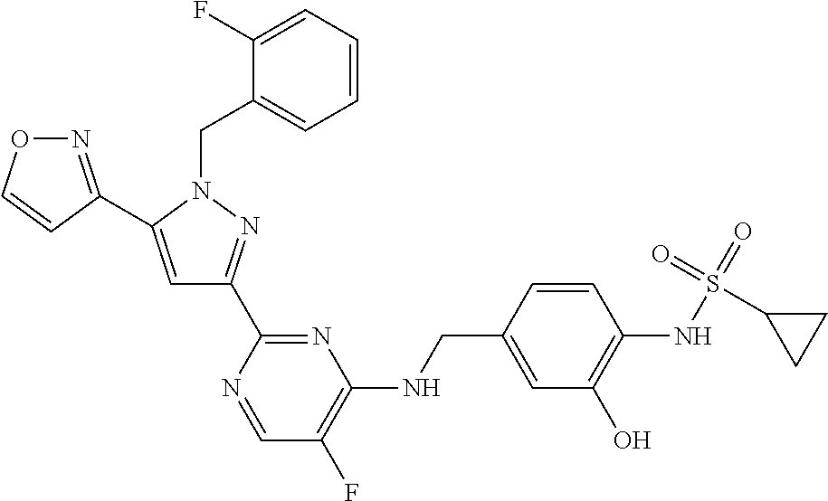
N1=C(C2=CC(C3=NC(NCC4=CC(O)=C(NS(=O)(=O)C5CC5)C=C4)=C(F)C=N3)=NN2CC2=CC=CC=C2F)C=CO1
